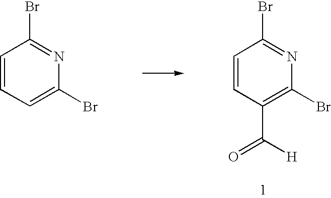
C1=CC(C(=O)[H])=C(Br)N=C1Br.C1=CC=C(Br)N=C1Br
